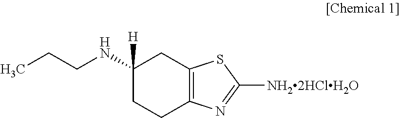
C1([H])(NCCC)CCC2=C(C1)SC([NH22HClH2O])=N2
